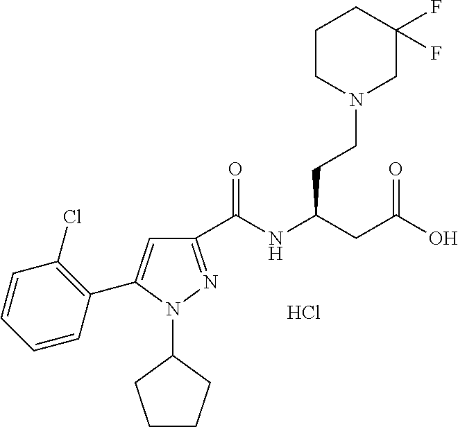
C1(C(NC(CC(O)=O)CCN2CC(F)(F)CCC2)=O)=NN(C2CCCC2)C(C2=C(Cl)C=CC=C2)=C1.Cl
